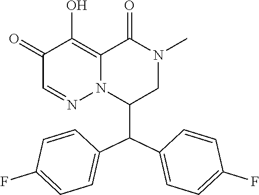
C1(=O)C=NN2C(=C1O)C(=O)N(C)CC2C(C1=CC=C(F)C=C1)C1=CC=C(F)C=C1
